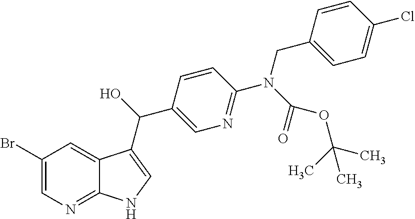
C1(Br)=CN=C2C(=C1)C(C(O)C1=CN=C(N(C(=O)OC(C)(C)C)CC3=CC=C(Cl)C=C3)C=C1)=CN2
